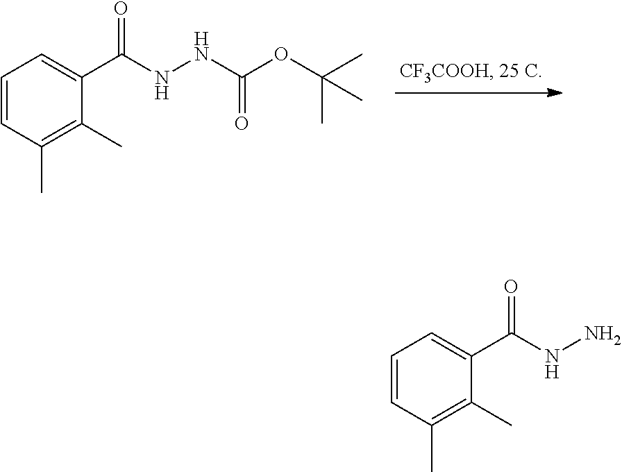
C1(C)=C(C)C=CC=C1C(NN)=O.C1(C)=C(C)C=CC=C1C(NNC(OC(C)(C)C)=O)=O
